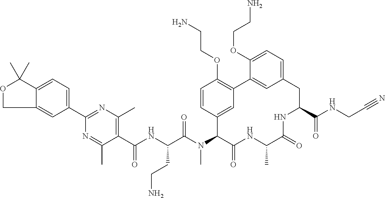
C1(C(NC(C(N(C2C(=O)NC(C)C(=O)NC(C(NCC#N)=O)CC3=CC=C(OCCN)C(=C3)C3=C(OCCN)C=CC2=C3)C)=O)CCN)=O)=C(C)N=C(C2=CC=C3C(=C2)COC3(C)C)N=C1C
